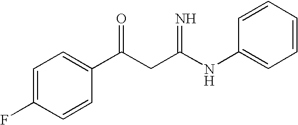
C1=C(F)C=CC(C(CC(NC2=CC=CC=C2)=N)=O)=C1
